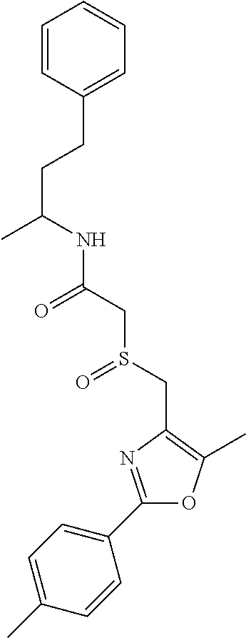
CC(CCC1=CC=CC=C1)NC(CS(CC1=C(C)OC(C2=CC=C(C)C=C2)=N1)=O)=O
